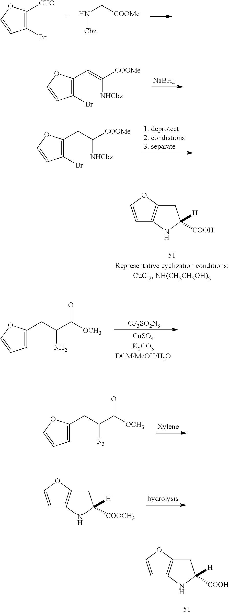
C1(Br)=C([CHO])OC=C1.[Cbz]NC[COOMe].C1(Br)=C(C=C([NHCbz])[COOMe])OC=C1.[NaBH4].C1(Br)=C(CC([NHCbz])[COOMe])OC=C1.C1=COC2=C1NC([H])([COOH])C2.C1=C(CC(N)C(=O)[OCH3])OC=C1.[CF3SO2N3].C1=C(CC([N3])C(=O)[OCH3])OC=C1.C1=COC2=C1NC([H])([COOCH3])C2.C1=COC2=C1NC([H])([COOH])C2
